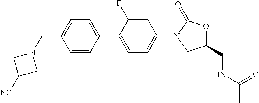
C1(CN2CC([NC])C2)=CC=C(C2=CC=C(N3C(=O)OC(CNC(C)=O)C3)C=C2F)C=C1
